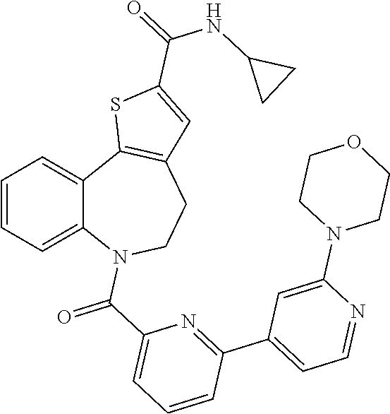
C1=CC=C2C(=C1)C1=C(CCN2C(C2=CC=CC(C3=CC=NC(N4CCOCC4)=C3)=N2)=O)C=C(C(=O)NC2CC2)S1
